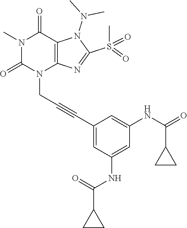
N1(C)C(=O)N(CC#CC2=CC(NC(C3CC3)=O)=CC(NC(=O)C3CC3)=C2)C2=C(C1=O)N(N(C)C)C(S(C)(=O)=O)=N2
